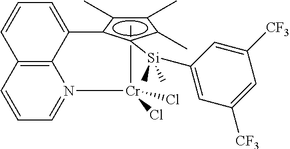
C[Cr](N1=CC=CC2=C1C(c1c(C)c(C)c(C)c1[Si](C)(C)C1=CC([CF3])=CC([CF3])=C1)=CC=C2)(Cl)Cl
